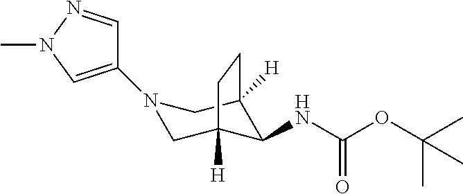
C1(N2CC3([H])C(NC(=O)OC(C)(C)C)C([H])(C2)CC3)=CN(C)N=C1
